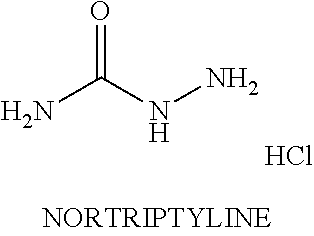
NC(NN)=O.Cl
